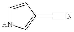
C1=CC(C#N)=CN1
